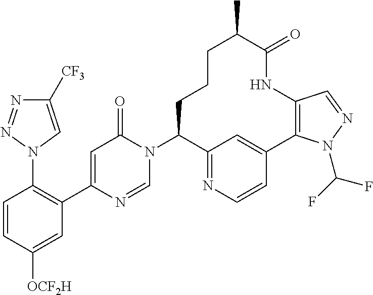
C1=CC([OCF2H])=CC(C2=CC(=O)N(C3C4=NC=CC(=C4)C4=C(NC(=O)C(C)CCC3)C=NN4C(F)F)C=N2)=C1N1C=C([CF3])N=N1
